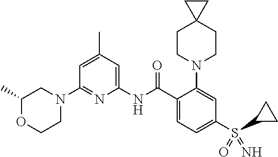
C1(N2CC(C)OCC2)=NC(NC(C2=CC=C(S(C3CC3)(=O)=N)C=C2N2CCC3(CC2)CC3)=O)=CC(C)=C1
